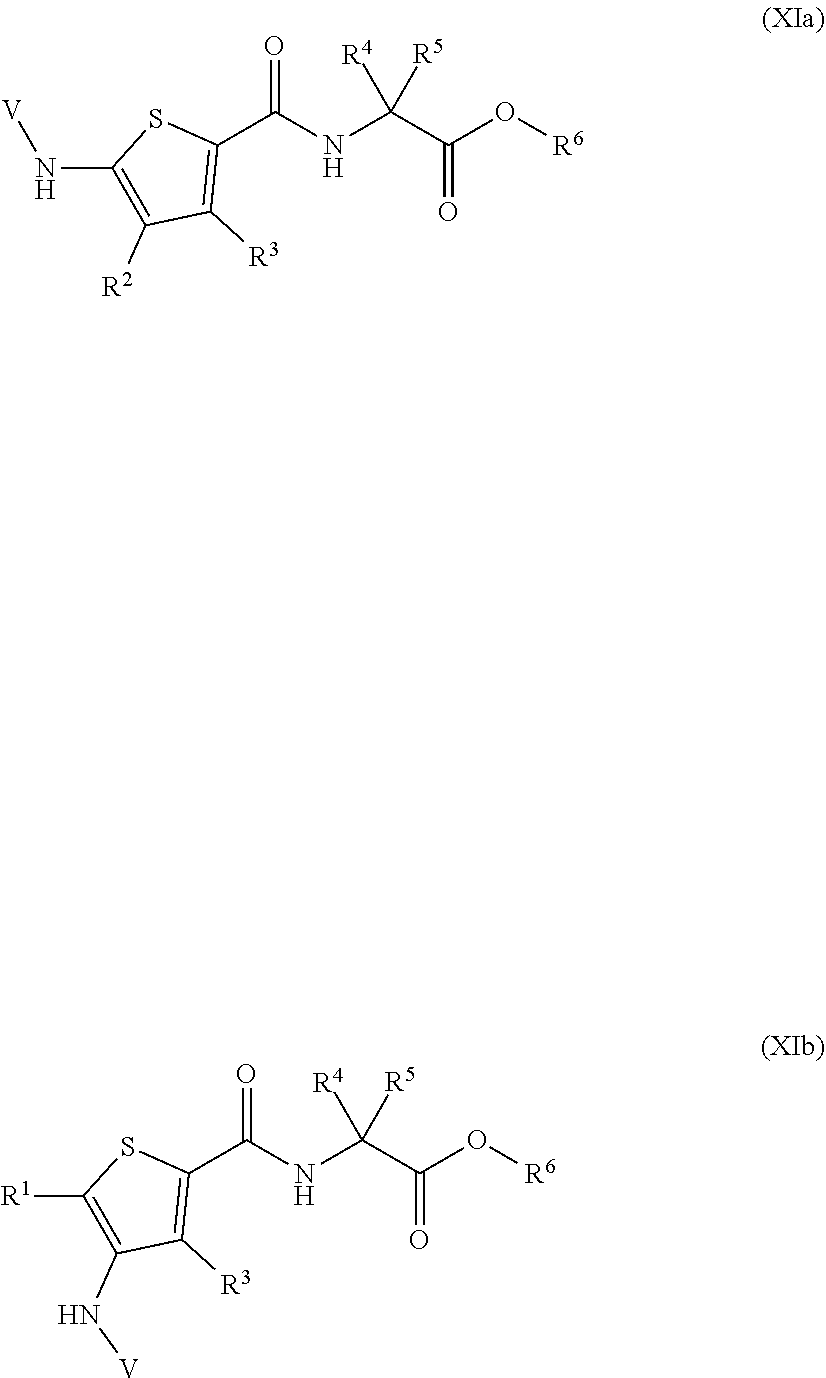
C1(C(NC(C(=O)O[R6])([R5])[R4])=O)=C([R3])C([R2])=C(N[V])S1.C1(C(NC(C(=O)O[R6])([R5])[R4])=O)=C([R3])C(N[V])=C([R1])S1
